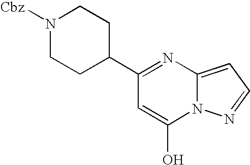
C1(C2CCN([Cbz])CC2)=NC2=CC=NN2C(O)=C1
